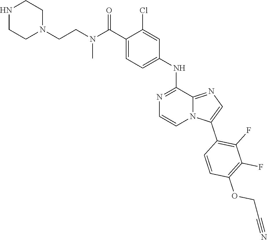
C1=C(C(N(CCN2CCNCC2)C)=O)C(Cl)=CC(NC2=NC=CN3C2=NC=C3C2=C(F)C(F)=C(OCC#N)C=C2)=C1
